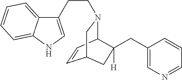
C12=CC=CC=C1NC=C2CCN1C2C=CC(C1)CC2(CC1=CN=CC=C1)[H]
